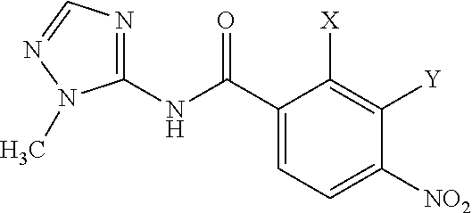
C1=C(C(NC2=NC=NN2C)=O)C([X])=C([Y])C([NO2])=C1
